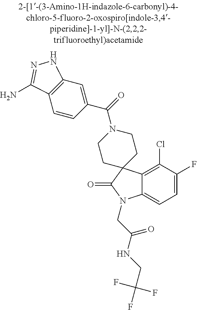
C12=C(Cl)C(F)=CC=C1N(CC(=O)NCC(F)(F)F)C(=O)C21CCN(C(C2=CC3=C(C=C2)C(N)=NN3)=O)CC1
